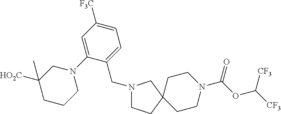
C1CN(C(OC([CF3])[CF3])=O)CCC12CCN(CC1=CC=C([F3C])C=C1N1CC([HO2C])(C)CCC1)C2
